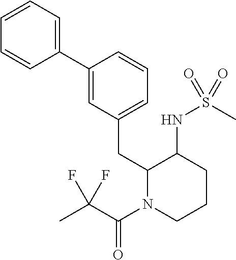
C1(C2=CC(CC3N(C(C(C)(F)F)=O)CCCC3NS(C)(=O)=O)=CC=C2)=CC=CC=C1
